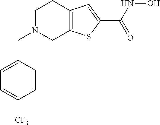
C1N(CC2=CC=C([CF3])C=C2)CC2=C(C1)C=C(C(NO)=O)S2
